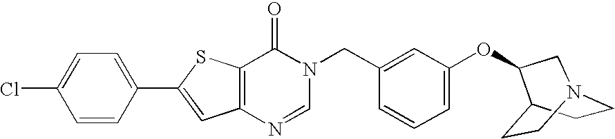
ClC1=CC=C(C2=CC3=C(S2)C(=O)N(CC2=CC(OC4C5CCN(CC5)C4)=CC=C2)C=N3)C=C1
